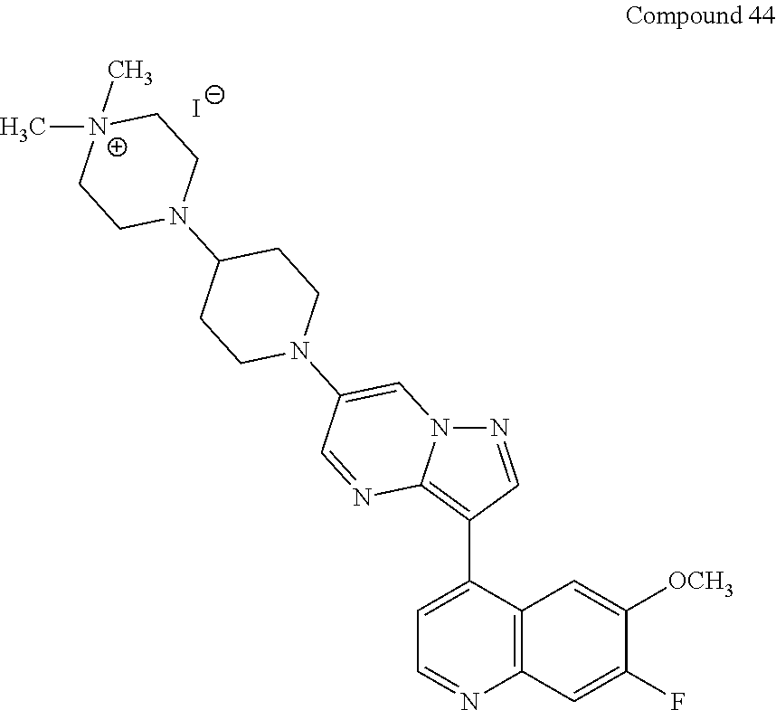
C1(N2CCC(N3CC[N+](C)(C)CC3)CC2)=CN2N=CC(C3=CC=NC4=C3C=C([OCH3])C(F)=C4)=C2N=C1.[I-]
